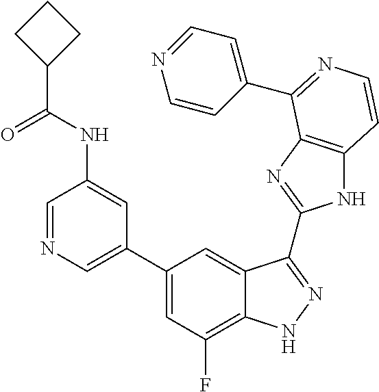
C1(C2=CN=CC(NC(C3CCC3)=O)=C2)=CC(F)=C2C(=C1)C(C1=NC3=C(N1)C=CN=C3C1=CC=NC=C1)=NN2
